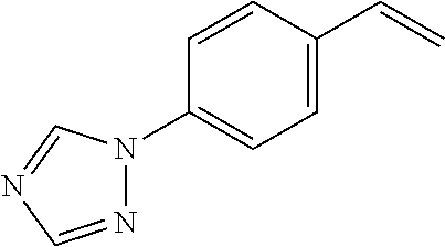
N1(C2=CC=C(C=C)C=C2)N=CN=C1
